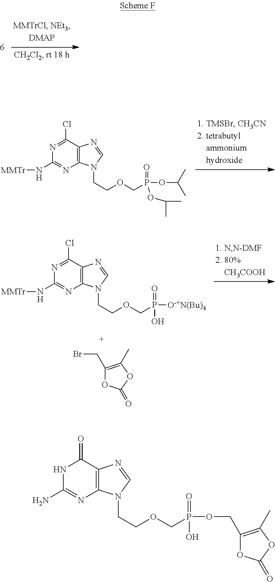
N1=C(Cl)C2=C(N=C1N[MMTr])N(CCOCP(OC(C)C)(=O)OC(C)C)C=N2.N1=C(Cl)C2=C(N=C1N[MMTr])N(CCOCP([O-+N(Bu)4])(=O)O)C=N2.C1(CBr)=C(C)OC(=O)O1.N1C(N)=NC2=C(N=CN2CCOCP(OCC2=C(C)OC(=O)O2)(=O)O)C1=O
